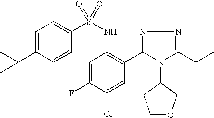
C1=C(C(C)(C)C)C=CC(S(NC2=C(C3=NN=C(C(C)C)N3C3CCOC3)C=C(Cl)C(F)=C2)(=O)=O)=C1
